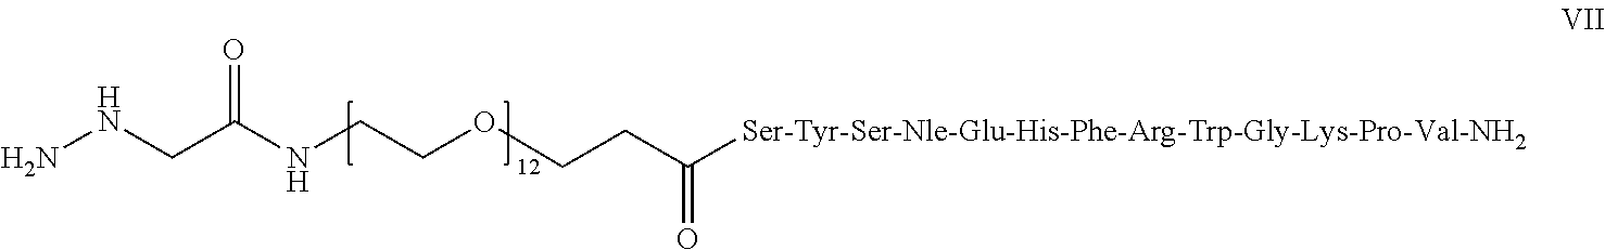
O=C(NCCOCCC([Ser-Tyr-Ser-Nle-Glu-His-Phe-Arg-Trp-Gly-Lys-Pro-Val-NH2])=O)CNN
